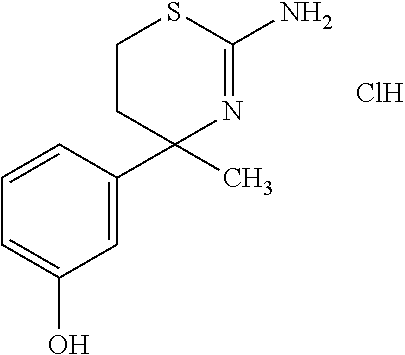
C1(C)(C2=CC(O)=CC=C2)N=C(N)SCC1.Cl
